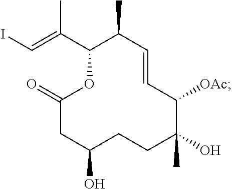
C1(=O)CC(O)CCC(O)(C)C([OAc])C=CC(C)C(C(=CI)C)O1
